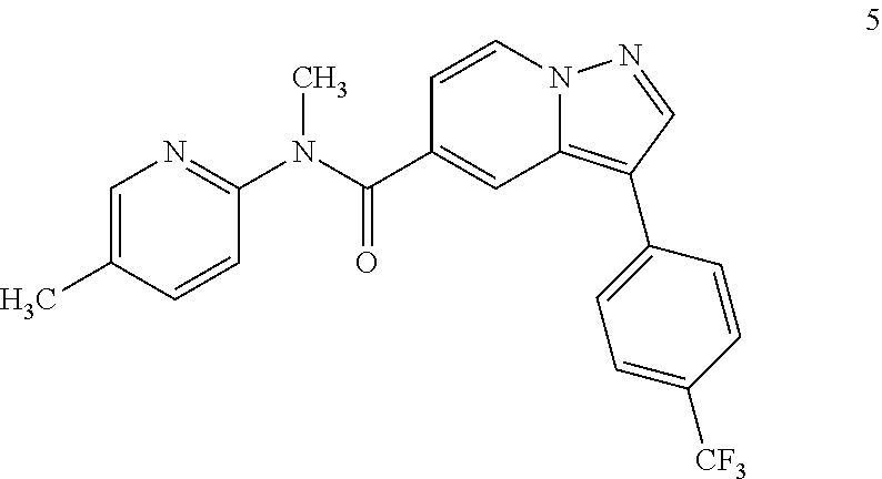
C1=CN2C(=C(C3=CC=C([CF3])C=C3)C=N2)C=C1C(N(C1=NC=C(C)C=C1)C)=O
